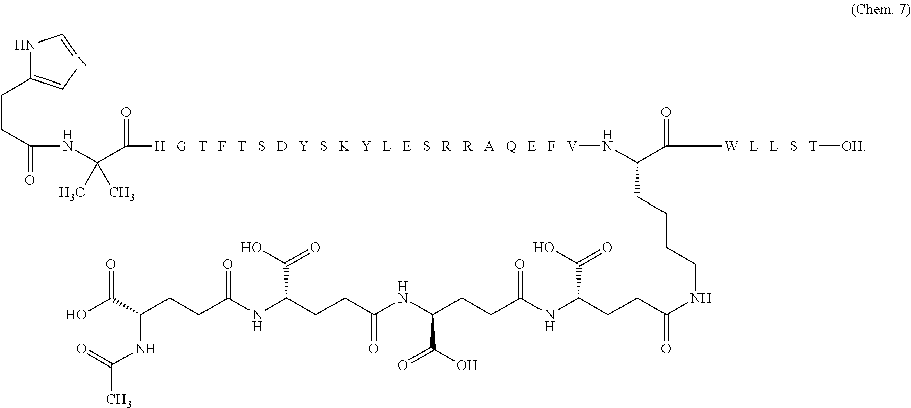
N1C(CCC(NC(C([H   G   T   F   T   S   D   Y   S   K   Y   L   E   S   R   R   A   Q   E   F   V]NC(C([W   L   L   S   T][OH])=O)CCCCNC(CCC(NC(CCC(NC(CCC(NC(CCC(C(O)=O)NC(=O)C)=O)C(O)=O)=O)C(O)=O)=O)C(O)=O)=O)=O)(C)C)=O)=CN=C1
